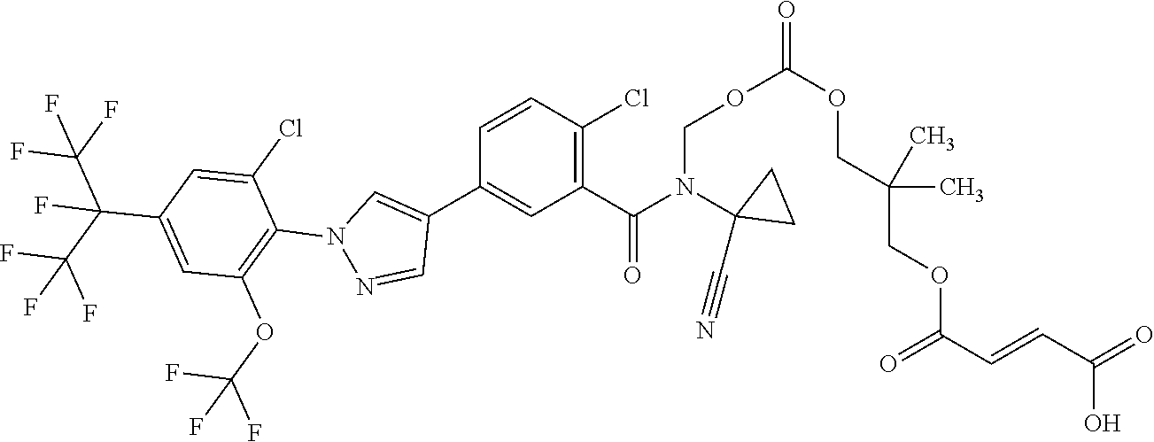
O(CN(C(=O)C1=C(Cl)C=CC(C2=CN(C3=C(OC(F)(F)F)C=C(C(C(F)(F)F)(C(F)(F)F)F)C=C3Cl)N=C2)=C1)C1(C#N)CC1)C(=O)OCC(COC(C=CC(=O)O)=O)(C)C
